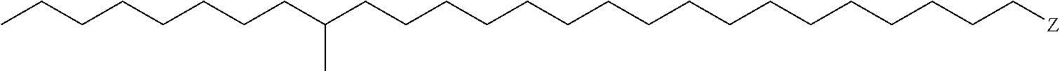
C(CC(CCCCCCCCCCCCCCCCC[Z])C)CCCCCC
